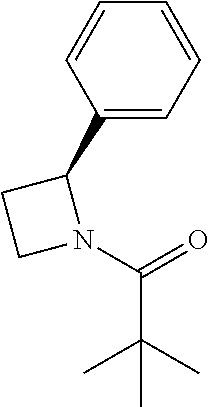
C1=CC(C2CCN2C(=O)C(C)(C)C)=CC=C1
